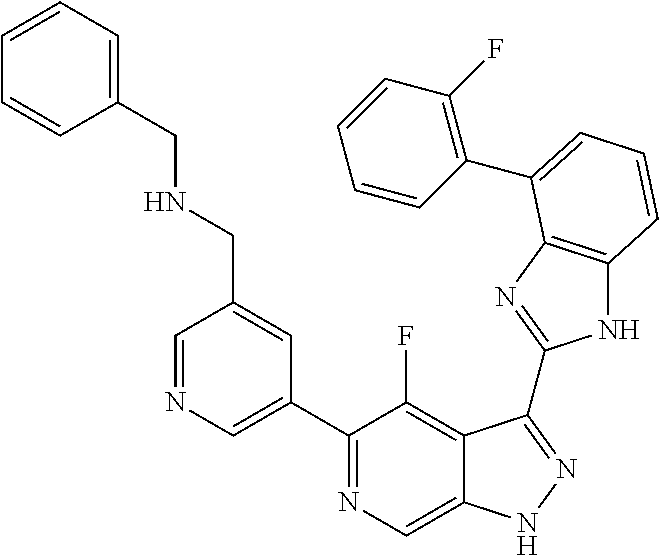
C1=NC=C(C2=NC=C3C(=C2F)C(C2=NC4=C(N2)C=CC=C4C2=C(F)C=CC=C2)=NN3)C=C1CNCC1=CC=CC=C1
